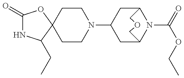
C1CN(C2CC3N(C(=O)OCC)C(C2)COC3)CCC12C(CC)NC(=O)O2
